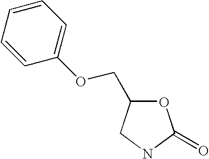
O1C(COC2=CC=CC=C2)CNC1=O
